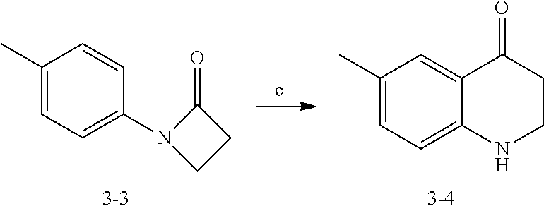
c.CC1=CC=C(N2CCC2=O)C=C1.CC1=CC=C2C(=C1)C(=O)CCN2
